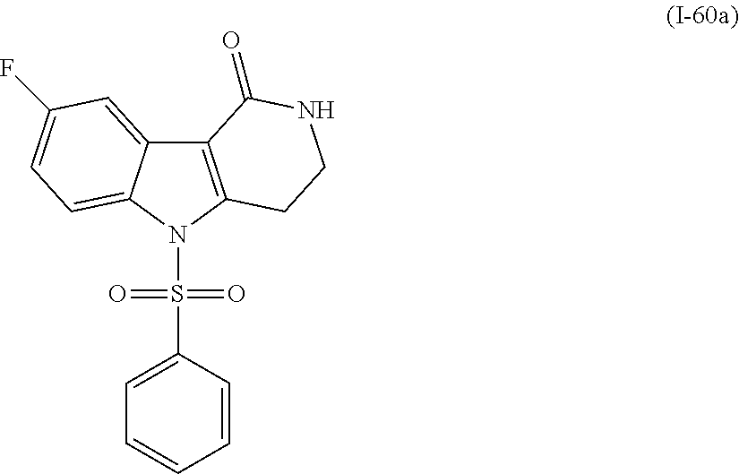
C12=C(N(S(C3=CC=CC=C3)(=O)=O)C3=CC=C(F)C=C13)CCNC2=O
